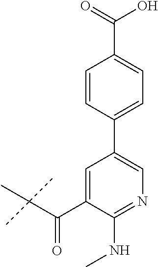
C(C1=CC=C(C2=CN=C(NC)C(C(=O)C(C)(C)C)=C2)C=C1)(=O)O
